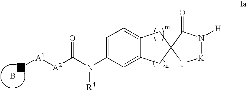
[A1]([A2]C(N(C1=CC=C2C(=C1)CC1(C2)[J][K]N([H])C1=O)[R4])=O)N.B
